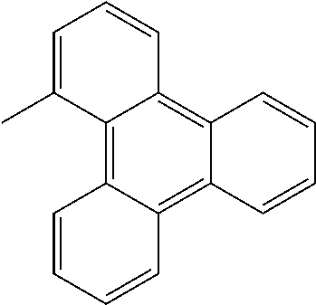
C1=C(C)C2=C3C(=C4C(=C2C=C1)C=CC=C4)C=CC=C3
